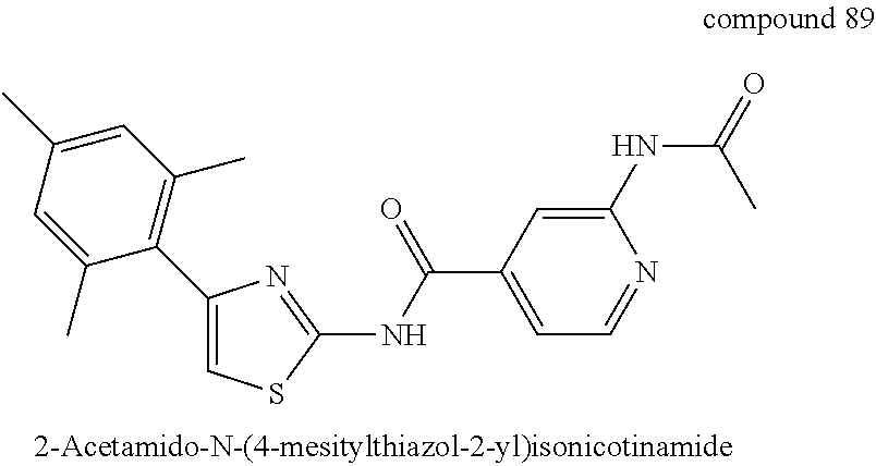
C1(NC(C)=O)=CC(C(NC2=NC(C3=C(C)C=C(C)C=C3C)=CS2)=O)=CC=N1
